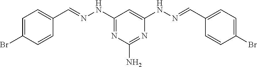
C1=CC(Br)=CC=C1C=NNC1=NC(N)=NC(NN=CC2=CC=C(Br)C=C2)=C1
